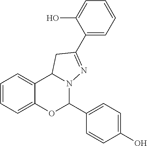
C1=CC=C2C(=C1)C1N(C(C3=CC=C(O)C=C3)O2)N=C(C2=CC=CC=C2O)C1
